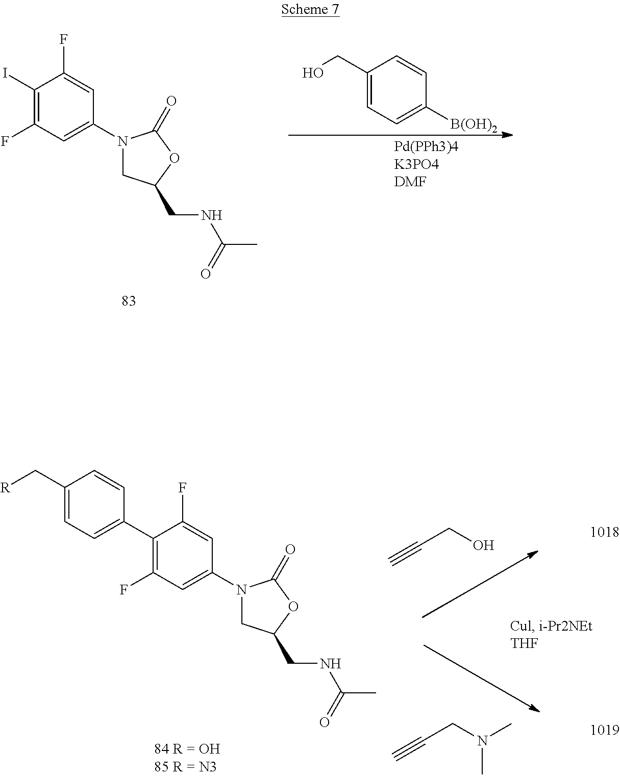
C1(I)=C(F)C=C(N2CC(CNC(C)=O)OC2=O)C=C1F.C1(CO)=CC=C([B(OH)2])C=C1.C1(C2=CC=C(C[R])C=C2)=C(F)C=C(N2CC(CNC(C)=O)OC2=O)C=C1F.C#CCO.C#CCN(C)C
